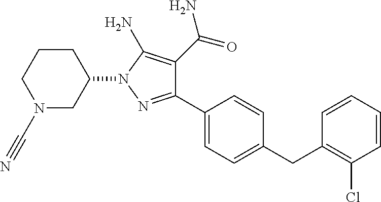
C1(C2=CC=C(CC3=C(Cl)C=CC=C3)C=C2)=NN(C2CCCN(C#N)C2)C(N)=C1C(=O)N
